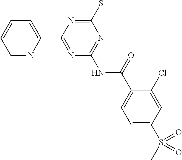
C1=NC(C2=NC(NC(=O)C3=CC=C(S(C)(=O)=O)C=C3Cl)=NC(SC)=N2)=CC=C1
